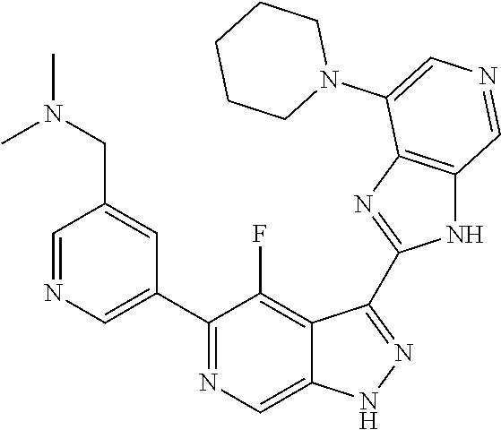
C1(C2=CN=CC(CN(C)C)=C2)=NC=C2C(=C1F)C(C1=NC3=C(N1)C=NC=C3N1CCCCC1)=NN2
